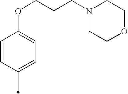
C1=CC(C)=CC=C1OCCCN1CCOCC1
